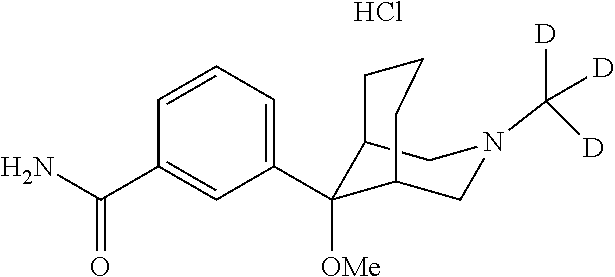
C12C([OMe])(C3=CC=CC(C(=O)N)=C3)C(CN(C([D])([D])[D])C1)CCC2.Cl
